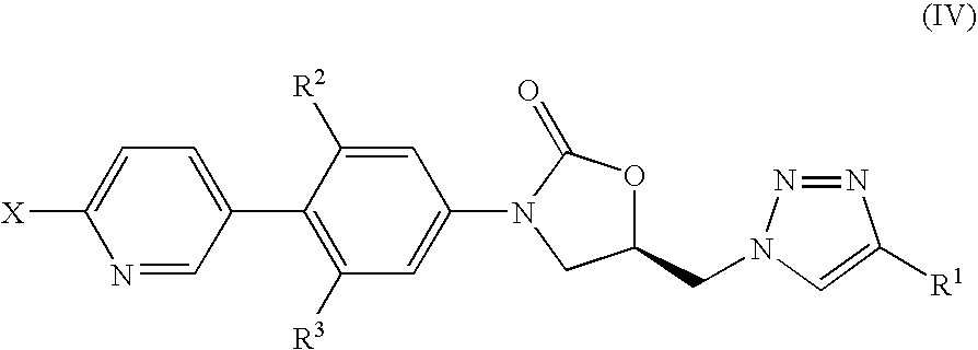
C1=C([X])N=CC(C2=C([R3])C=C(N3C(=O)OC(CN4N=NC([R1])=C4)C3)C=C2[R2])=C1
